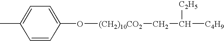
C1=C(C)C=CC(O[(CH2)10CO2]CC([C4H9])[C2H5])=C1
